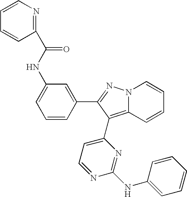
C1=C(NC(C2=NC=CC=C2)=O)C=C(C2=NN3C(=C2C2=CC=NC(NC4=CC=CC=C4)=N2)C=CC=C3)C=C1
